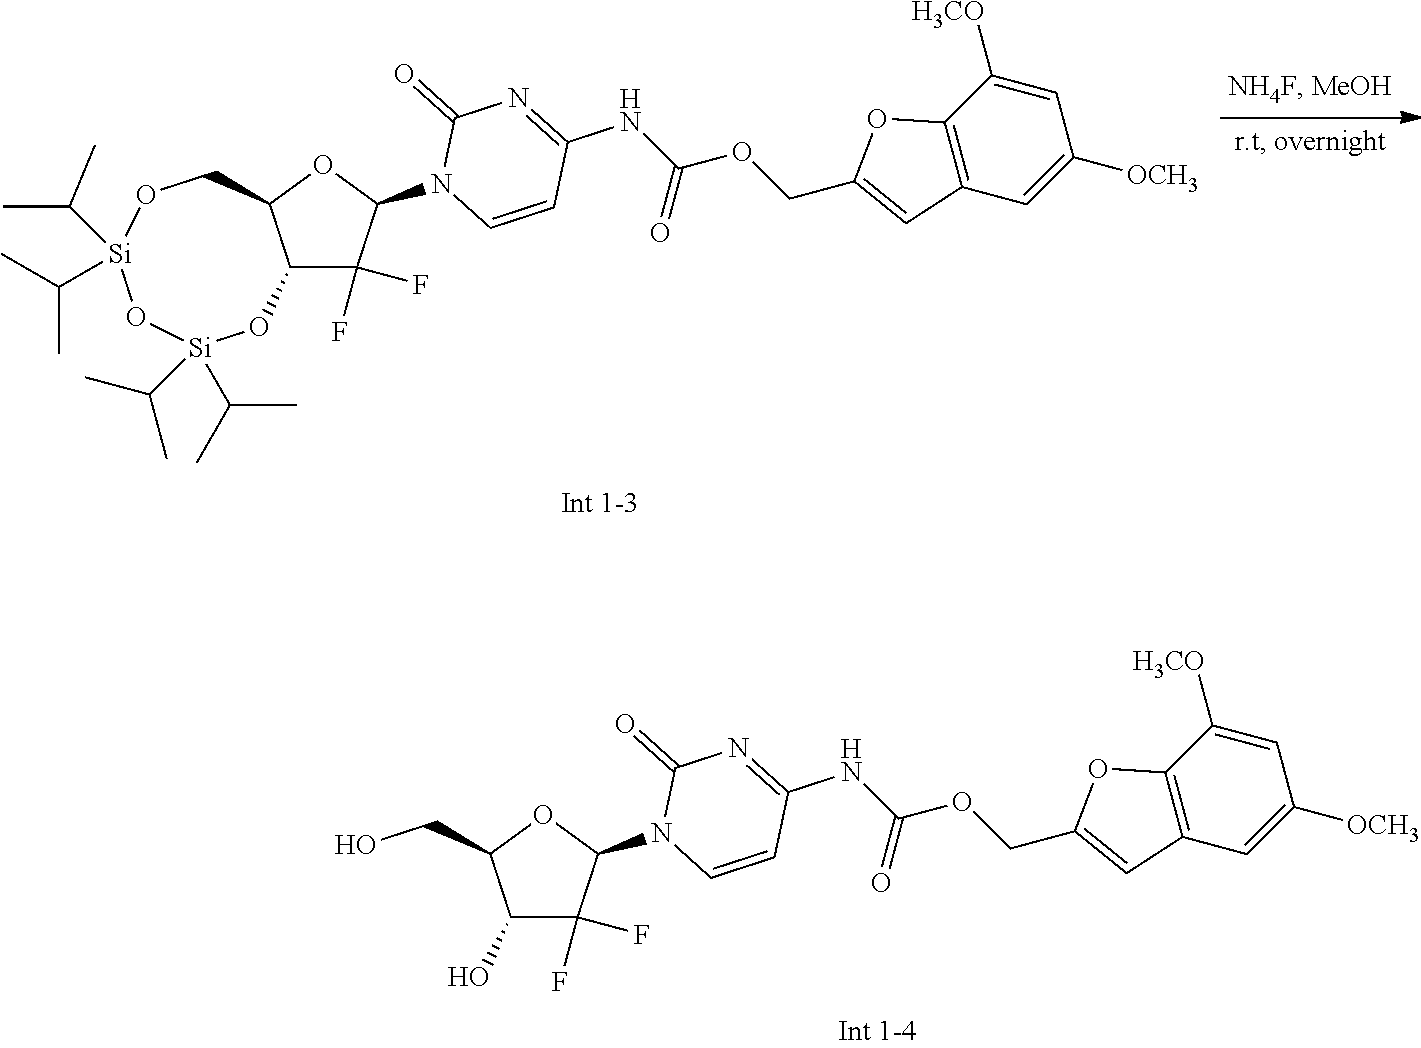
C1(O)C(F)(F)C(N2C=CC(NC(=O)OCC3=CC4=C(O3)C([H3CO])=CC([OCH3])=C4)=NC2=O)OC1CO.C12C(F)(F)C(N3C=CC(NC(=O)OCC4=CC5=C(O4)C([H3CO])=CC([OCH3])=C5)=NC3=O)OC1CO[Si](C(C)C)(C(C)C)O[Si](C(C)C)(C(C)C)O2
